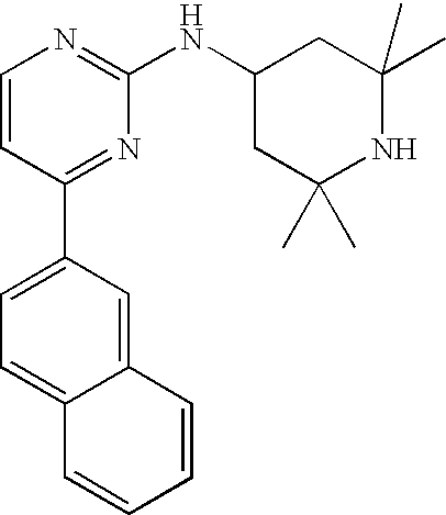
C1=CC(C2=CC=C3C(=C2)C=CC=C3)=NC(NC2CC(C)(C)NC(C)(C)C2)=N1
